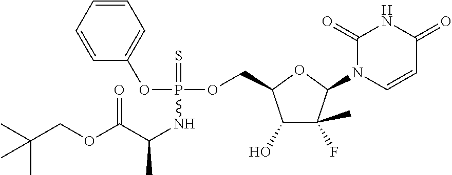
C1=CC=CC=C1OP(NC(C(OCC(C)(C)C)=O)C)(OCC1C(O)C(C)(F)C(N2C=CC(=O)NC2=O)O1)=S
